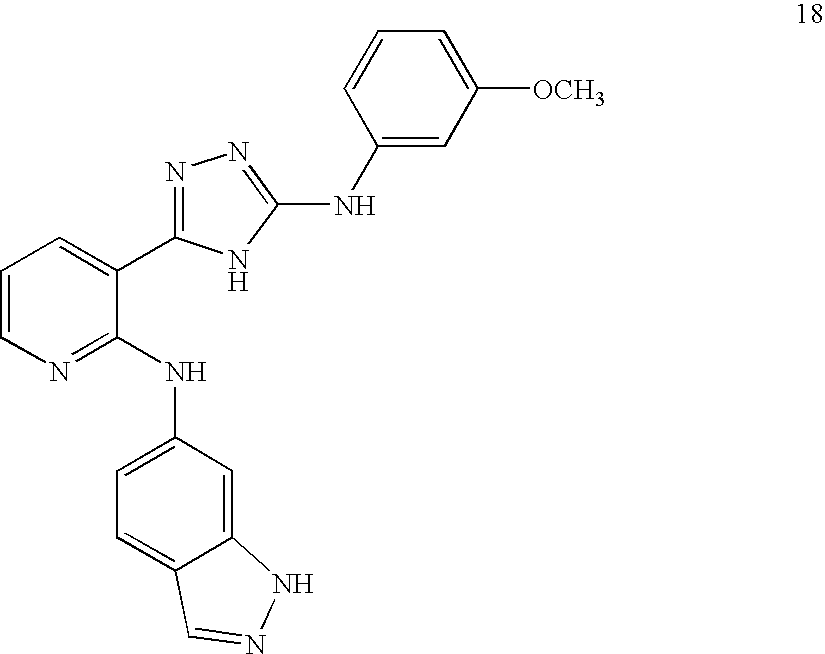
C1=CN=C(NC2=CC=C3C(=C2)NN=C3)C(C2=NN=C(NC3=CC([OCH3])=CC=C3)N2)=C1
